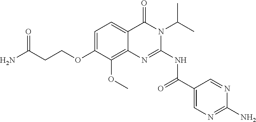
C1=C(OCCC(N)=O)C(OC)=C2C(=C1)C(=O)N(C(C)C)C(NC(=O)C1=CN=C(N)N=C1)=N2
